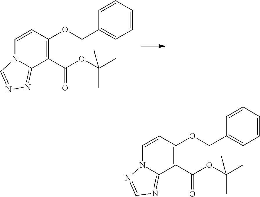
C1=CC(OCC2=CC=CC=C2)=C(C(OC(C)(C)C)=O)C2=NN=CN12.C1=CC(OCC2=CC=CC=C2)=C(C(OC(C)(C)C)=O)C2=NC=NN12
